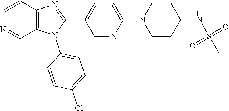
C12=C(N(C3=CC=C(Cl)C=C3)C(C3=CC=C(N4CCC(NS(C)(=O)=O)CC4)N=C3)=N1)C=NC=C2
